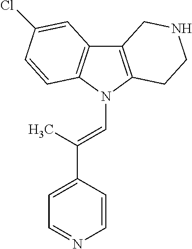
C12=C(N(C=C(C3=CC=NC=C3)C)C3=C1C=C(Cl)C=C3)CCNC2
